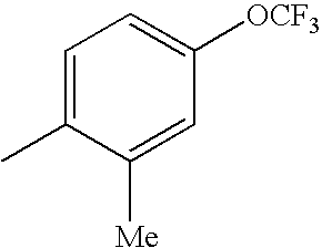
C1=C(C)C([Me])=CC([OCF3])=C1
